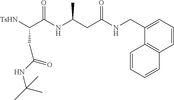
[TsHN]C(C(NC(CC(NCC1=CC=CC2=C1C=CC=C2)=O)C)=O)CC(=O)NC(C)(C)C
